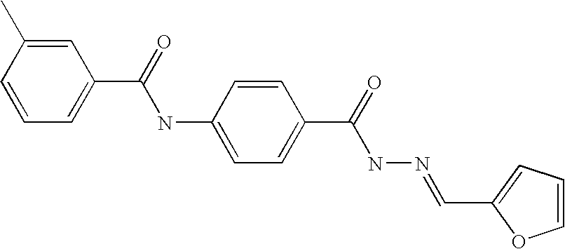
C1=C(C)C=CC=C1C(=O)NC1=CC=C(C(NN=CC2=CC=CO2)=O)C=C1
